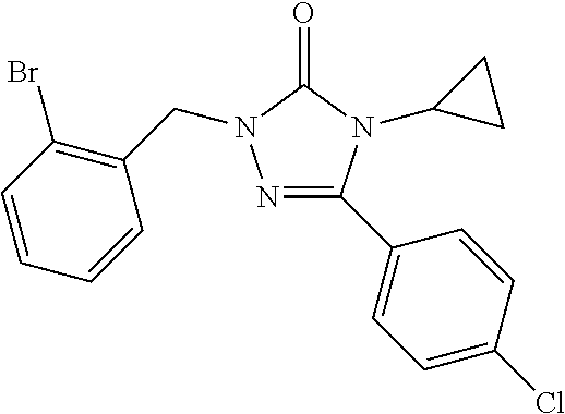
C1(C2=NN(CC3=C(Br)C=CC=C3)C(=O)N2C2CC2)=CC=C(Cl)C=C1
